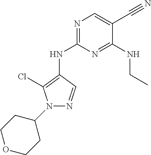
N1(C2CCOCC2)C(Cl)=C(NC2=NC=C(C#N)C(NCC)=N2)C=N1
